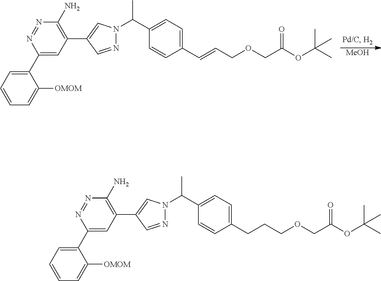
[MeOH].C1=CC=C(C2=CC(C3=CN(C(C4=CC=C(C=CCOCC(OC(C)(C)C)=O)C=C4)C)N=C3)=C(N)N=N2)C([OMOM])=C1.C1=CC=C(C2=CC(C3=CN(C(C4=CC=C(CCCOCC(OC(C)(C)C)=O)C=C4)C)N=C3)=C(N)N=N2)C([OMOM])=C1
